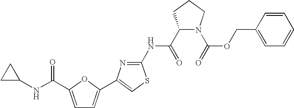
C1(C(=O)NC2=NC(C3=CC=C(C(NC4CC4)=O)O3)=CS2)N(C(=O)OCC2=CC=CC=C2)CCC1
